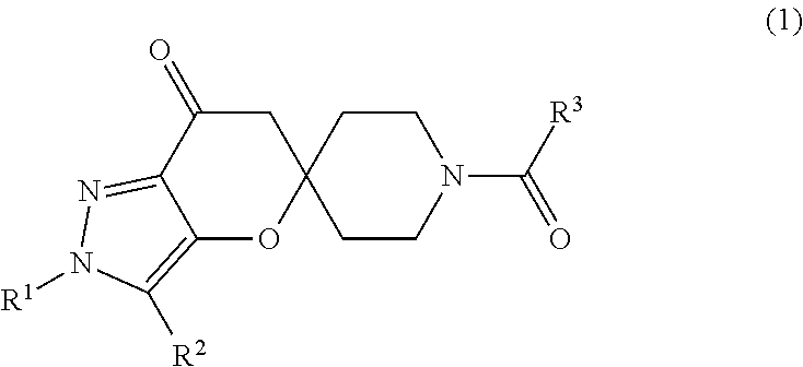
C1C(=O)C2=NN([R1])C([R2])=C2OC12CCN(C([R3])=O)CC2
